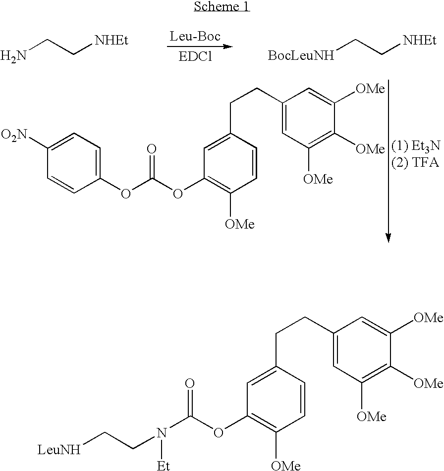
NCC[NHEt].[BocLeuNH]CC[NHEt].C1(OC(OC2=C([OMe])C=CC(CCC3=CC([OMe])=C([OMe])C([OMe])=C3)=C2)=O)=CC=C([O2N])C=C1.C(OC1=C([OMe])C=CC(CCC2=CC([OMe])=C([OMe])C([OMe])=C2)=C1)(=O)N(CC[LeuNH])[Et]
